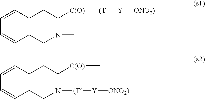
C1([C(O)][(T][Y][ONO2)])CC2=C(CN1C)C=CC=C2.C1([C(O)]C)CC2=C(CN1[(T][Y][ONO2)])C=CC=C2
